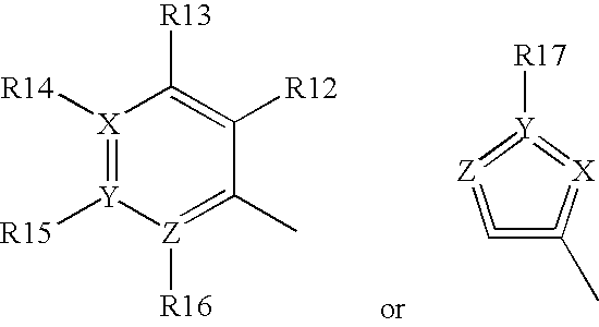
[X]1([R14])=[Y]([R15])[Z]([R16])=C(C)C([R12])=C1[R13].C1=C(C)=[X]=[Y]([R17])=[Z]=1
